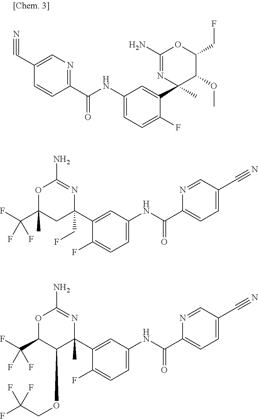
C1(C(NC2=CC=C(F)C(C3(C)C(OC)C(CF)OC(N)=N3)=C2)=O)=NC=C(C#N)C=C1.C1(C(NC2=CC=C(F)C(C3(CF)N=C(N)OC(C(F)(F)F)(C)C3)=C2)=O)=CC=C(C#N)C=N1.C1(C(NC2=CC=C(F)C(C3(C)N=C(N)OC(C(F)(F)F)C3OCC(F)(F)F)=C2)=O)=CC=C(C#N)C=N1
